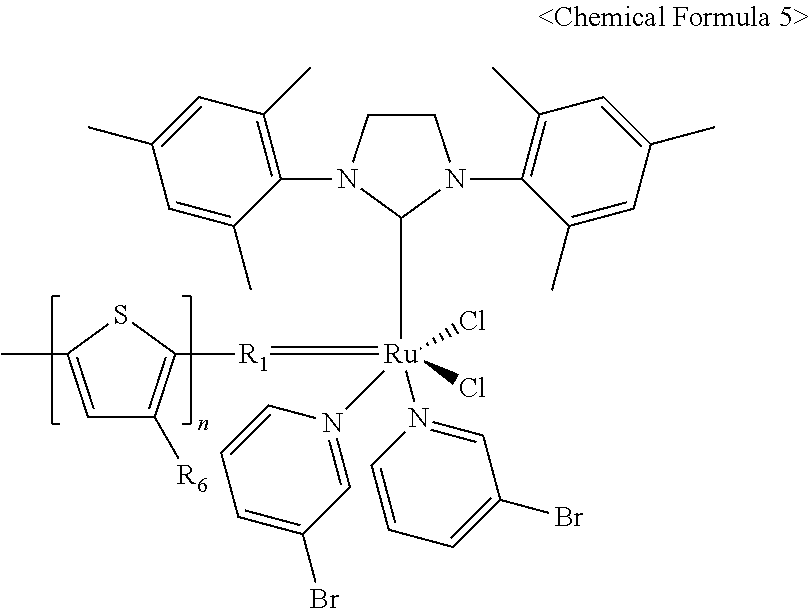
C1=C(C)C(N2CCN(C3=C(C)C=C(C)C=C3C)C2[Ru](N2=CC(Br)=CC=C2)(N2=CC(Br)=CC=C2)([R1]C2=C([R6])C=C(C)S2)(Cl)Cl)=C(C)C=C1C
